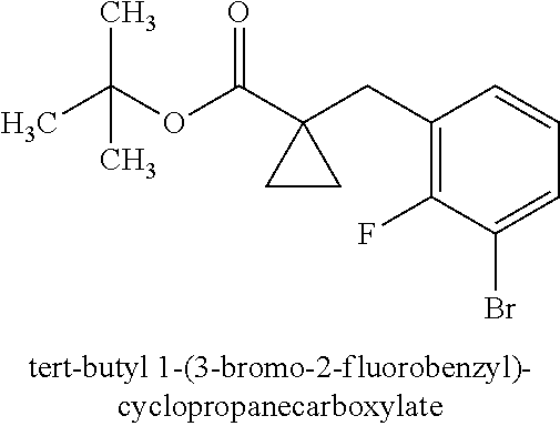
C1(CC2(C(OC(C)(C)C)=O)CC2)=C(F)C(Br)=CC=C1
